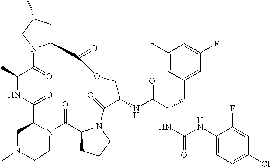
C12CC(C)CN1C(=O)C(C)NC(=O)C1N(CCN(C)C1)C(=O)C1CCCN1C(=O)C(NC(C(CC1=CC(F)=CC(F)=C1)NC(=O)NC1=CC=C(Cl)C=C1F)=O)COC2=O
